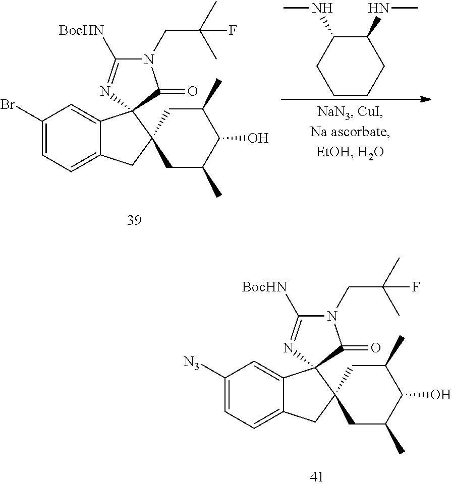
C1(Br)=CC=C2C(=C1)C1(C3(C2)CC(C)C(O)C(C)C3)N=C([BocHN])N(CC(C)(C)F)C1=O.C1CCC(NC)C(NC)C1.C1([N3])=CC=C2C(=C1)C1(C3(C2)CC(C)C(O)C(C)C3)N=C([BocHN])N(CC(C)(C)F)C1=O
